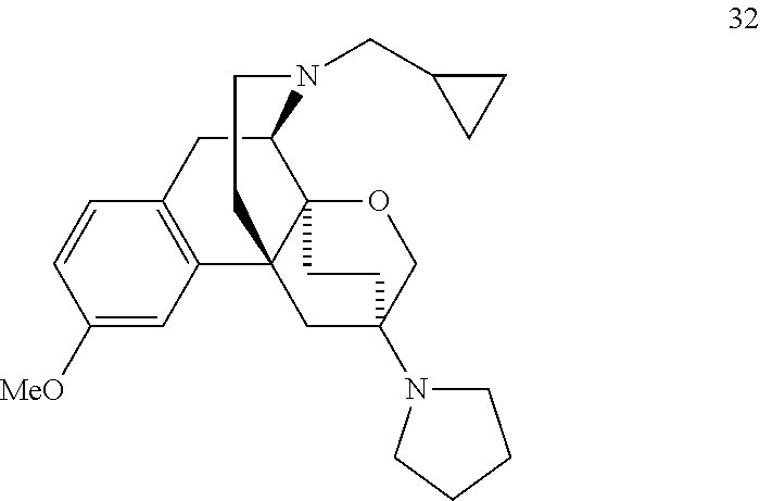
C1([MeO])=CC2=C(C=C1)CC1C34C2(CC(N2CCCC2)(CO3)CC4)CCN1CC1CC1
